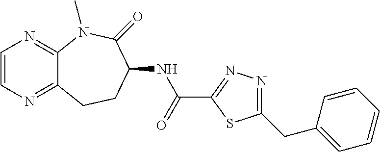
C1=CN=C2C(=N1)N(C)C(=O)C(NC(C1=NN=C(CC3=CC=CC=C3)S1)=O)CC2
